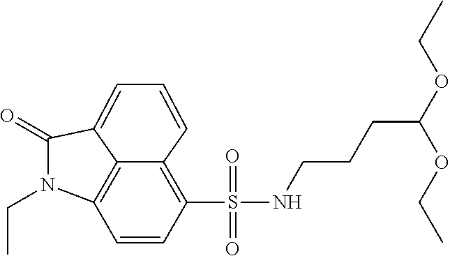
C1=CC(S(NCCCC(OCC)OCC)(=O)=O)=C2C=CC=C3C(=O)N(CC)C1=C23
